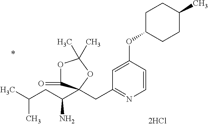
C1=CC(OC2CCC(C)CC2)=CC(CC2(C(CC(C)C)N)C(=O)OC(C)(C)O2)=N1
